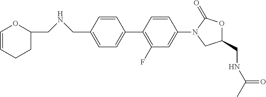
C1=COC(CNCC2=CC=C(C3=C(F)C=C(N4CC(CNC(=O)C)OC4=O)C=C3)C=C2)CC1
